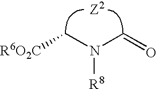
[Z2].[R6O2C]CN(C=O)[R8]
